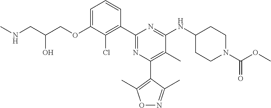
C1=C(OCC(CNC)O)C(Cl)=C(C2=NC(C3=C(C)ON=C3C)=C(C)C(NC3CCN(C(OC)=O)CC3)=N2)C=C1
